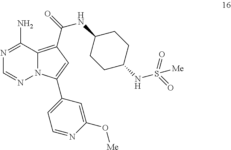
N1=C(N)C2=C(C(=O)NC3CCC(NS(=O)(=O)[Me])CC3)C=C(C3=CC=NC(O[Me])=C3)N2N=C1
